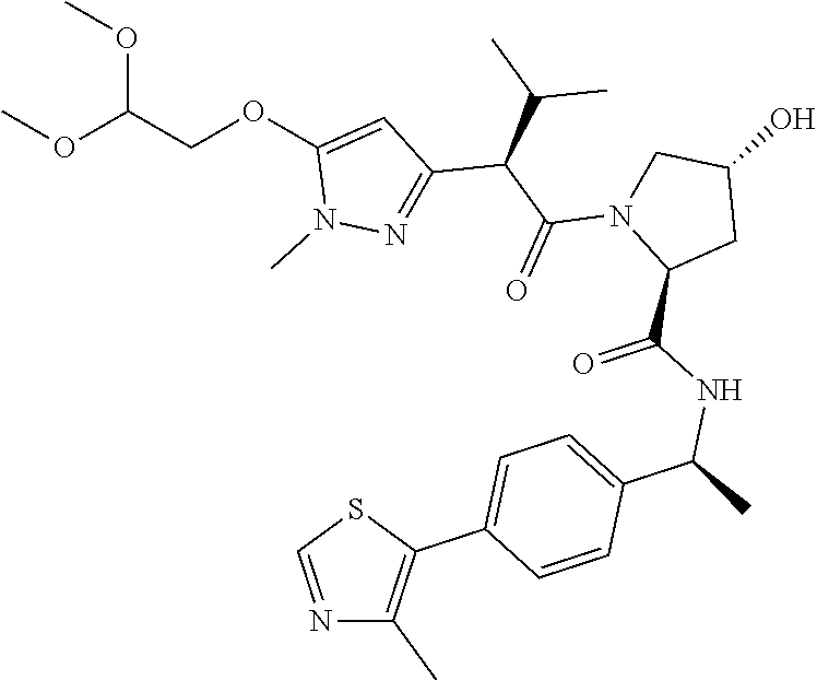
C1(OCC(OC)OC)=CC(C(C(C)C)C(N2C(C(=O)NC(C3=CC=C(C4=C(C)N=CS4)C=C3)C)CC(O)C2)=O)=NN1C
